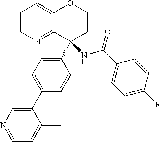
C1=CN=C2C(=C1)OCCC2(C1=CC=C(C2=CN=CC=C2C)C=C1)NC(C1=CC=C(F)C=C1)=O
